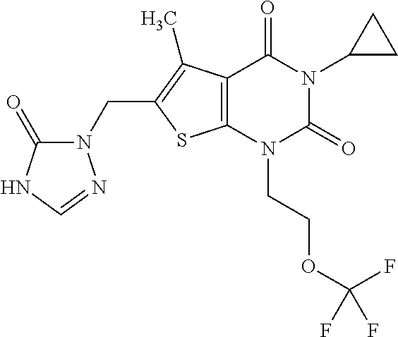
C12=C(N(CCOC(F)(F)F)C(=O)N(C3CC3)C1=O)SC(CN1C(=O)NC=N1)=C2C
